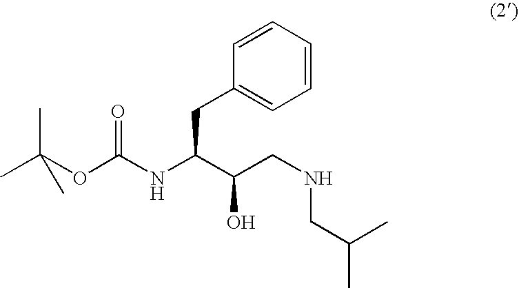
O(C(NC(C(CNCC(C)C)O)CC1=CC=CC=C1)=O)C(C)(C)C
